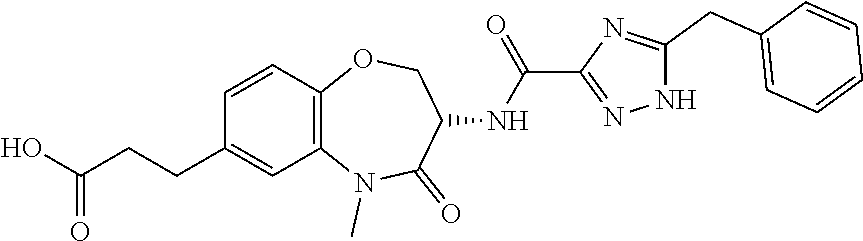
C1=CC(CCC(=O)O)=CC2=C1OCC(NC(=O)C1=NNC(CC3=CC=CC=C3)=N1)C(=O)N2C
